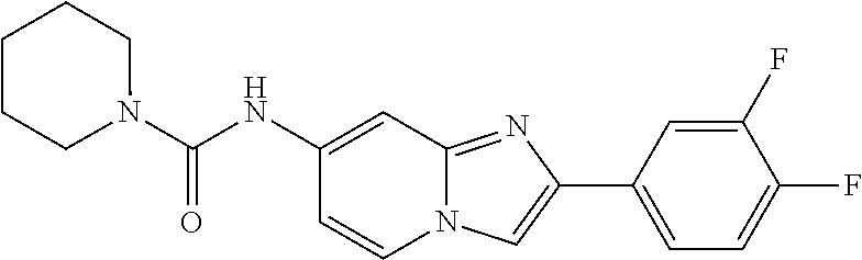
C12=NC(C3=CC=C(F)C(F)=C3)=CN1C=CC(NC(N1CCCCC1)=O)=C2
